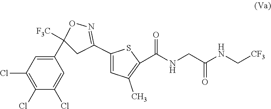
C1(C2([F3C])CC(C3=CC(C)=C(C(NCC(NC[CF3])=O)=O)S3)=NO2)=CC(Cl)=C(Cl)C(Cl)=C1
